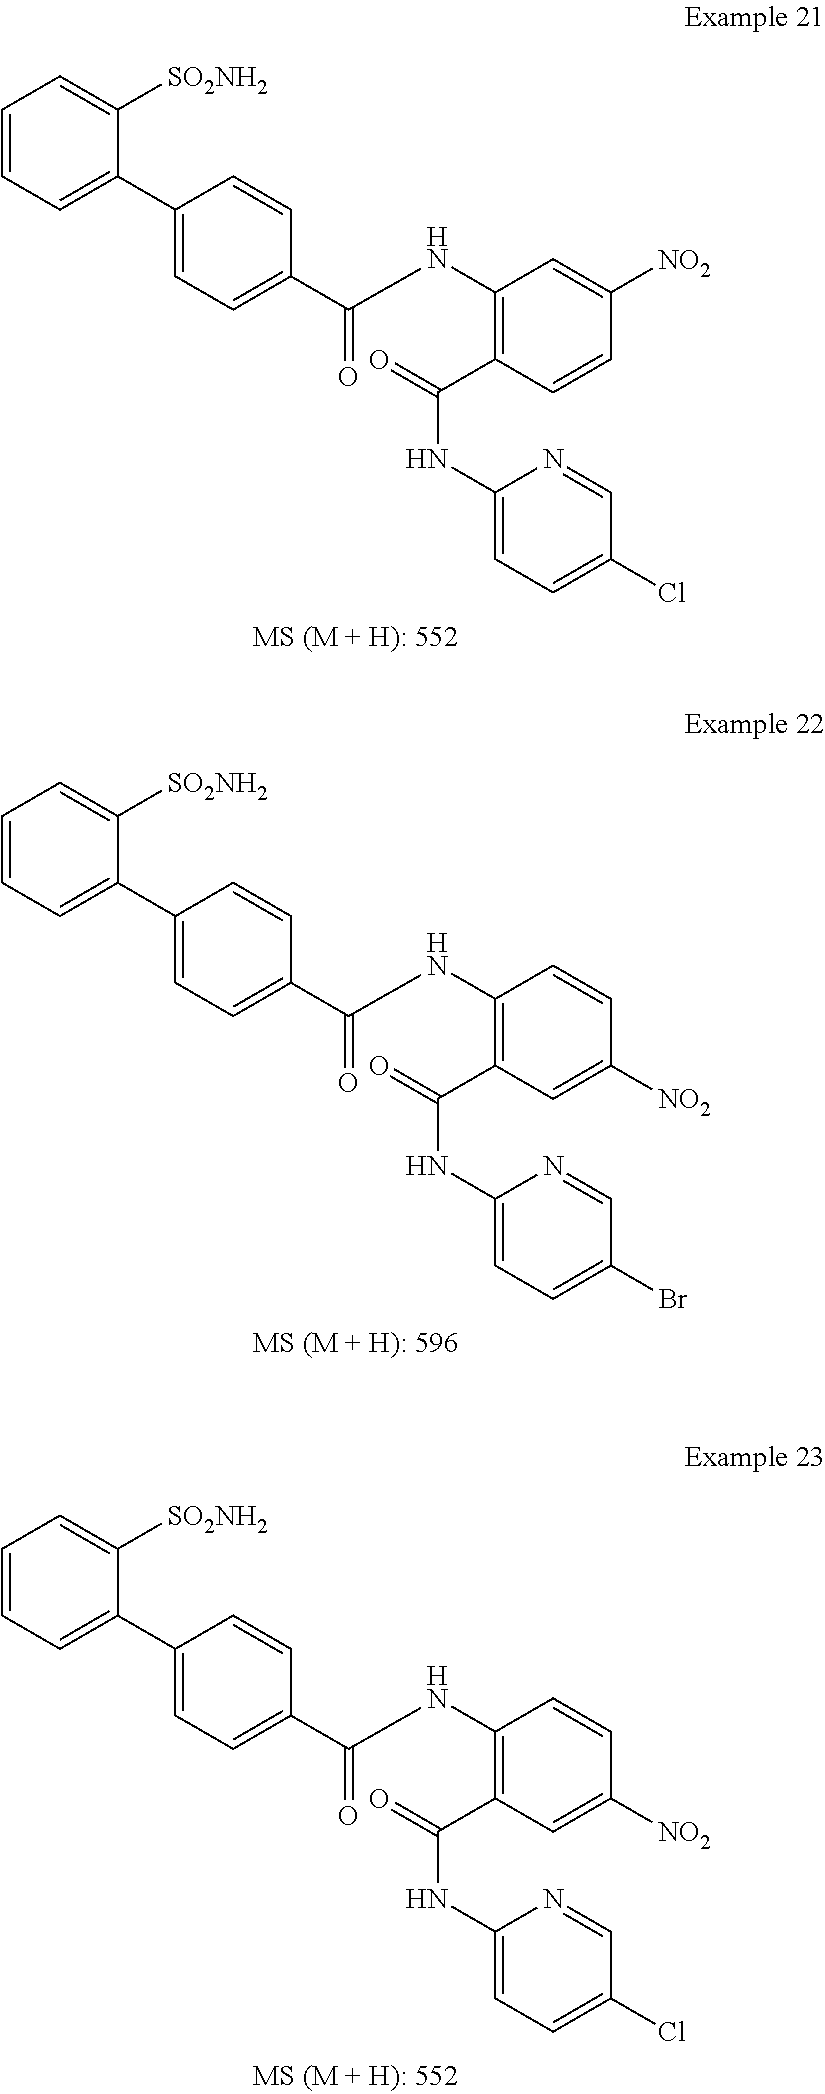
C1(C2=CC=C(C(NC3=C(C(=O)NC4=CC=C(Cl)C=N4)C=CC([NO2])=C3)=O)C=C2)=CC=CC=C1[SO2NH2].C1(C2=CC=C(C(NC3=C(C(=O)NC4=CC=C(Br)C=N4)C=C([NO2])C=C3)=O)C=C2)=CC=CC=C1[SO2NH2].C1(C2=CC=C(C(NC3=C(C(=O)NC4=CC=C(Cl)C=N4)C=C([NO2])C=C3)=O)C=C2)=CC=CC=C1[SO2NH2]
